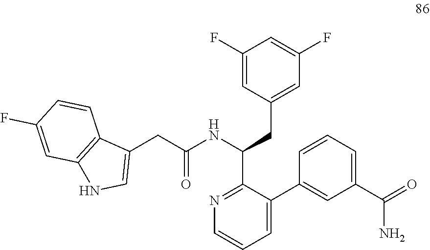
N1=C(C(NC(CC2=CNC3=C2C=CC(F)=C3)=O)CC2=CC(F)=CC(F)=C2)C(C2=CC(C(=O)N)=CC=C2)=CC=C1
